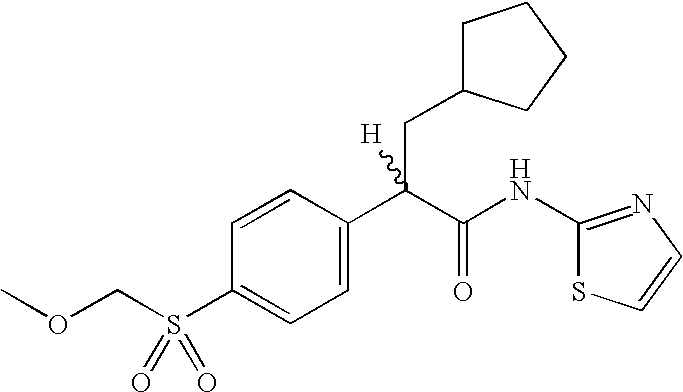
C1=CC(C(C(NC2=NC=CS2)=O)(CC2CCCC2)[H])=CC=C1S(COC)(=O)=O
